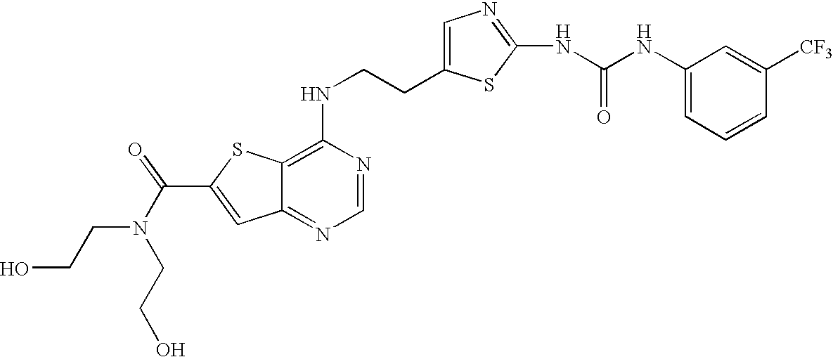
C12=NC=NC(NCCC3=CN=C(NC(NC4=CC=CC([CF3])=C4)=O)S3)=C1SC(C(N(CCO)CCO)=O)=C2
